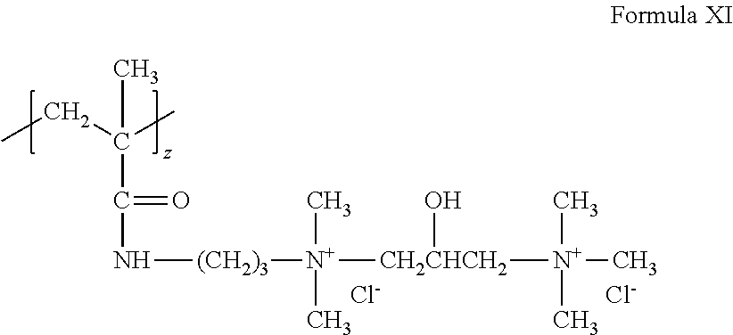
CCC(C)(C)C(N[(CH2)3][N+]([CH2CHCH2]([N+](C)(C)C)O)(C)C)=O.[Cl-].[Cl-]
